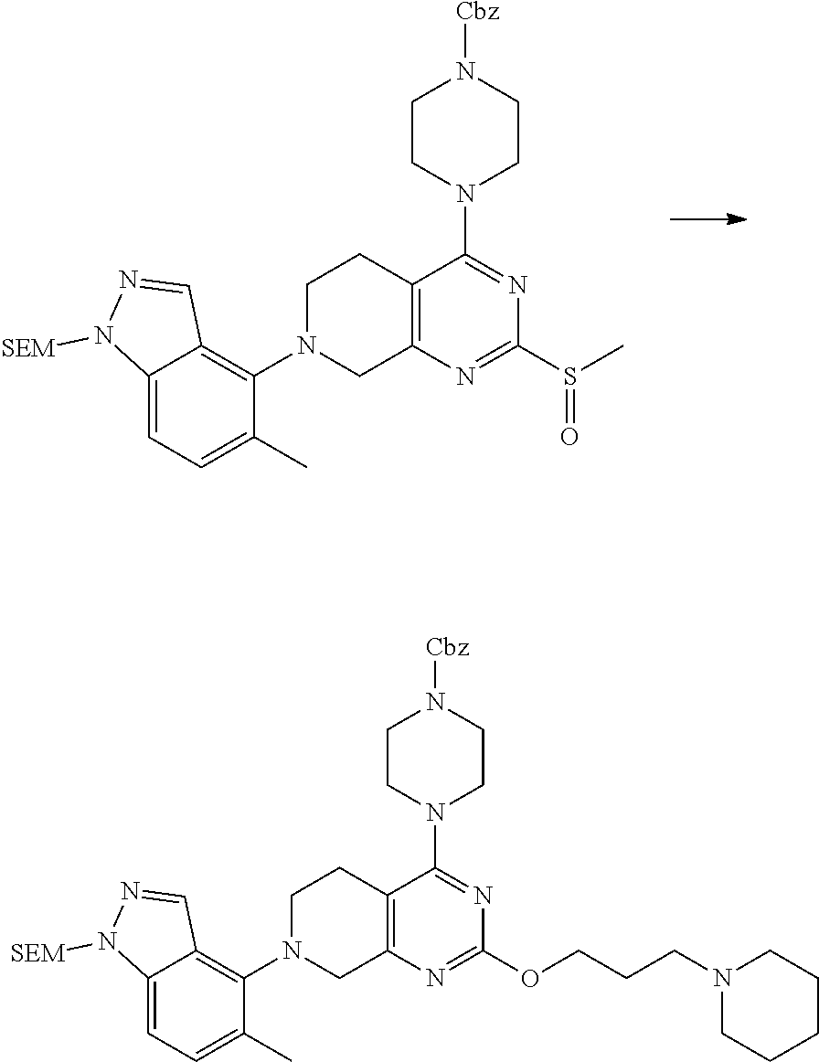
C1CN(C2=NC(OCCCN3CCCCC3)=NC3=C2CCN(C2=C4C(=CC=C2C)N([SEM])N=C4)C3)CCN1[Cbz].C1CN(C2=NC(S(C)=O)=NC3=C2CCN(C2=C4C(=CC=C2C)N([SEM])N=C4)C3)CCN1[Cbz]
